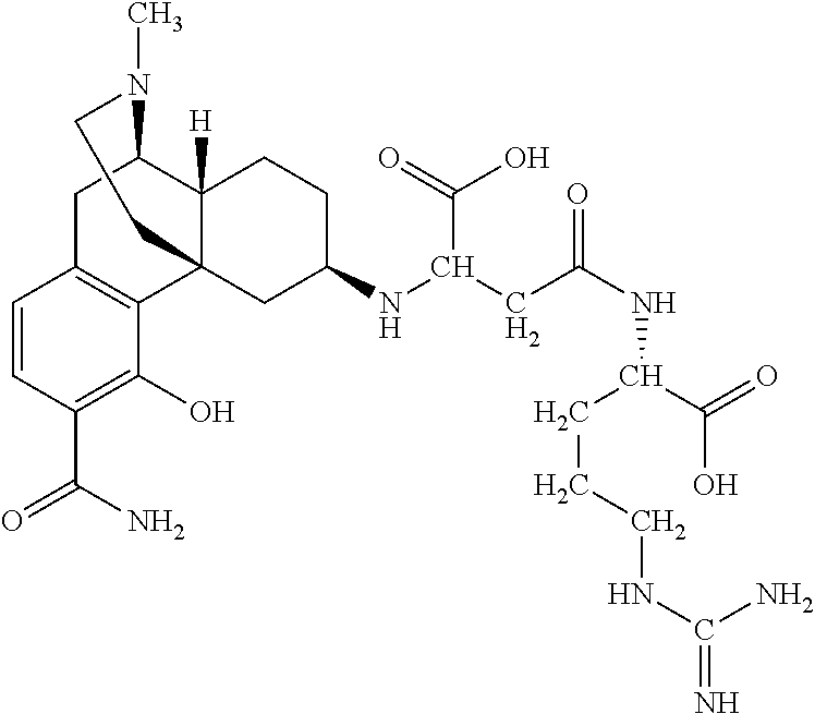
C1C2=C(C34C([H])(C1N(C)CC3)CCC(NC(CC(NC(C(=O)O)CCCNC(=N)N)=O)C(=O)O)C4)C(O)=C(C(N)=O)C=C2
